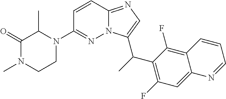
C1=CC2=NC=C(C(C)C3=C(F)C=C4C(=C3F)C=CC=N4)N2N=C1N1C(C)C(=O)N(C)CC1
